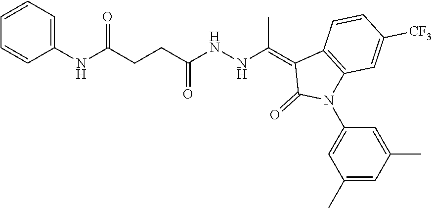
C1=CC([CF3])=CC2=C1C(=C(NNC(CCC(NC1=CC=CC=C1)=O)=O)C)C(=O)N2C1=CC(C)=CC(C)=C1
